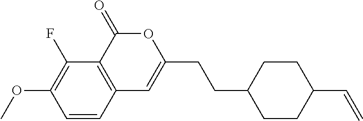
C1=CC2=C(C(F)=C1OC)C(=O)OC(CCC1CCC(C=C)CC1)=C2
